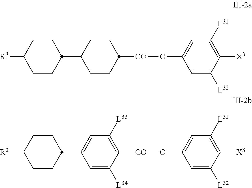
C1CC([R3])CCC1C1CCC([CO]OC2=CC([L31])=C([X3])C([L32])=C2)CC1.C1CC([R3])CCC1C1=CC([L33])=C([CO]OC2=CC([L31])=C([X3])C([L32])=C2)C([L34])=C1
